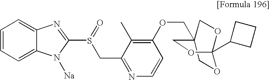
C1=CC=C2C(=C1)N=C(S(=O)CC1=NC=CC(OCC34COC(C5CCC5)(OC3)OC4)=C1C)N2[Na]
